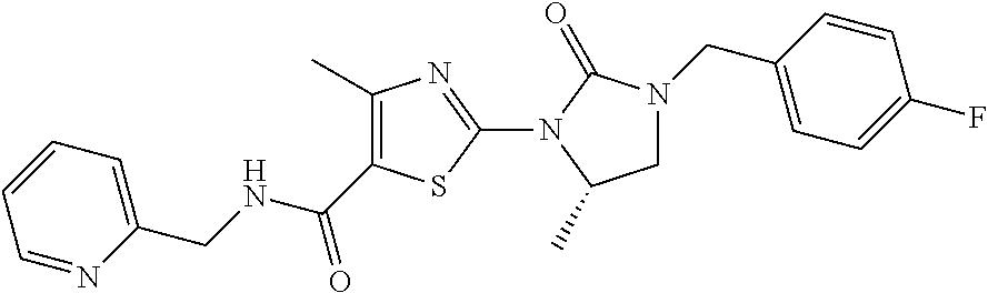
C1(C)=C(C(NCC2=CC=CC=N2)=O)SC(N2C(C)CN(CC3=CC=C(F)C=C3)C2=O)=N1
